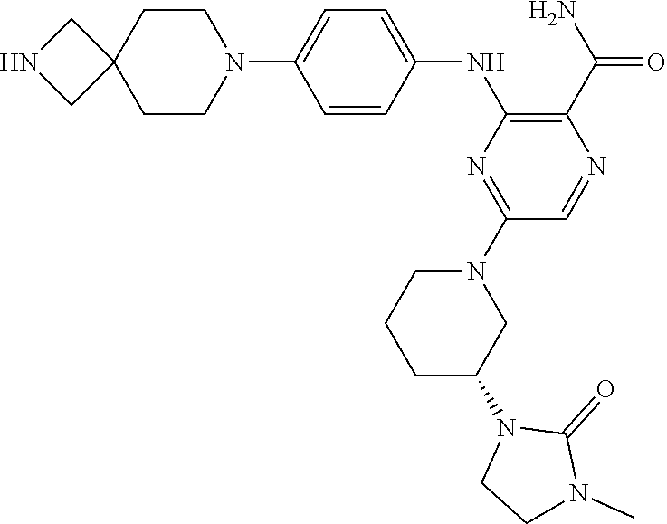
N1CC2(C1)CCN(C1=CC=C(NC3=C(C(N)=O)N=CC(N4CCCC(N5CCN(C)C5=O)C4)=N3)C=C1)CC2
